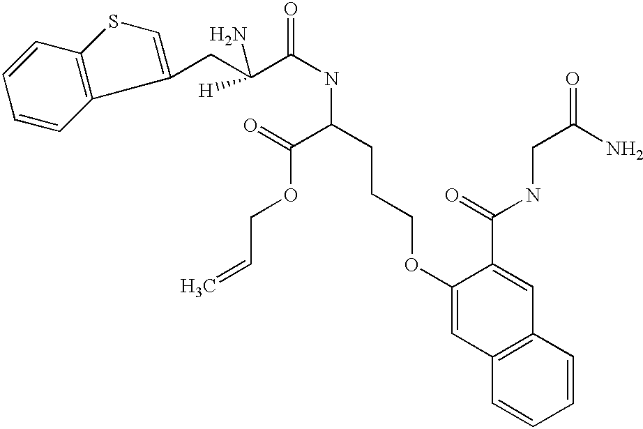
C1(CC(C(=O)NC(CCCOC2=CC3=C(C=C2C(=O)NCC(=O)N)C=CC=C3)C(=O)OCC=C)([H])N)=CSC2=C1C=CC=C2
